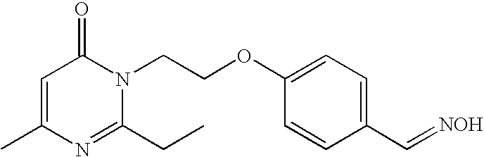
C1=C(C)N=C(CC)N(CCOC2=CC=C(C=[NOH])C=C2)C1=O
